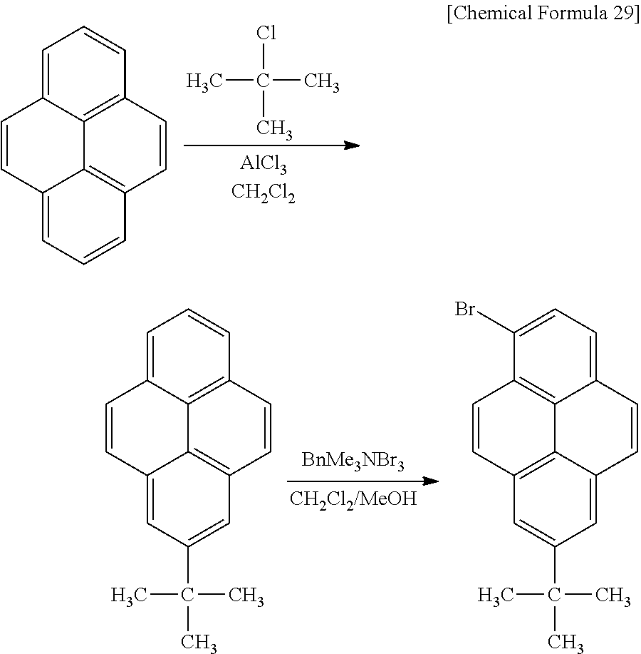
CC(C)(Cl)C.C1=C2C3=C(C=C1)C=CC1=C3C(=CC=C1)C=C2.C1=C2C3=C(C=C1)C=CC1=C3C(=CC(C(C)(C)C)=C1)C=C2.C1(Br)=CC=C2C3=C1C=CC1=C3C(=CC(C(C)(C)C)=C1)C=C2
